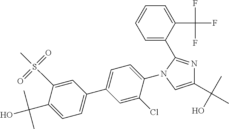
C1(C(C)(O)C)=CN(C2=CC=C(C3=CC=C(C(C)(C)O)C(S(=O)(=O)C)=C3)C=C2Cl)C(C2=CC=CC=C2C(F)(F)F)=N1
